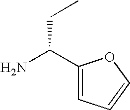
C1(C(N)CC)=CC=CO1
